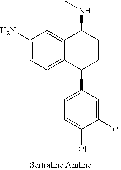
C12=CC(N)=CC=C1C(C1=CC=C(Cl)C(Cl)=C1)CCC2NC
